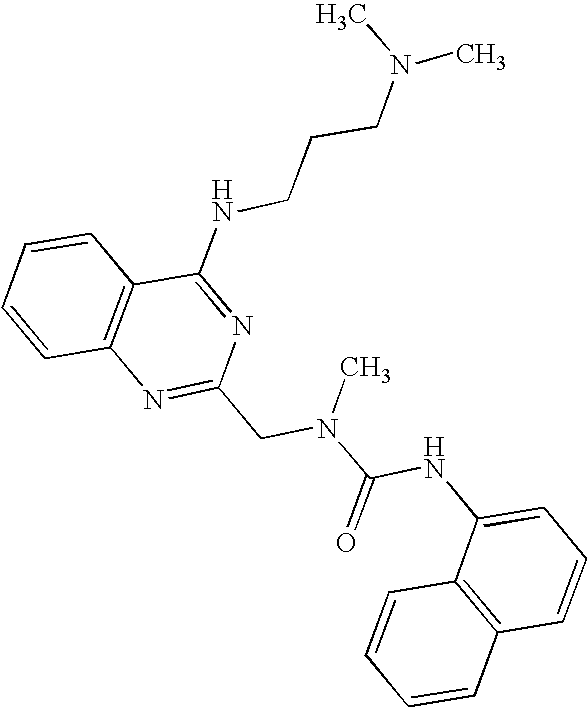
C1=CC2=C(C=C1)C(NCCCN(C)C)=NC(CN(C(NC1=CC=CC3=C1C=CC=C3)=O)C)=N2
